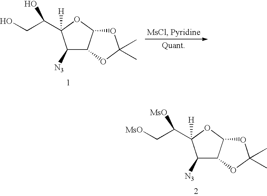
C1([N3])C2C(OC1(C(C[MsO])[MsO])[H])OC(C)(C)O2.C1([N3])C2C(OC1(C(CO)O)[H])OC(C)(C)O2
